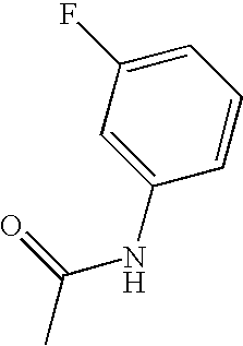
O=C(C)NC1=CC(F)=CC=C1
